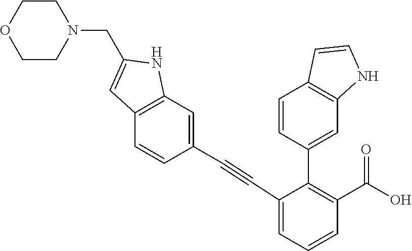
C1COCCN1CC1=CC2=C(N1)C=C(C#CC1=CC=CC(C(=O)O)=C1C1=CC3=C(C=CN3)C=C1)C=C2
